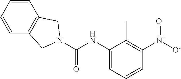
C1=CC2=C(C=C1)CN(C(NC1=CC=CC([N+]([O-])=O)=C1C)=O)C2
